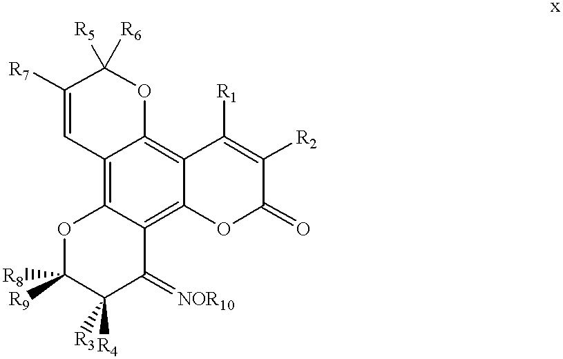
C12=C3C(=C4C(=C1OC([R5])([R6])C([R7])=C2)C([R1])=C([R2])C(=O)O4)C(=[NOR10])C([R4])([R3])C([R8])([R9])O3
